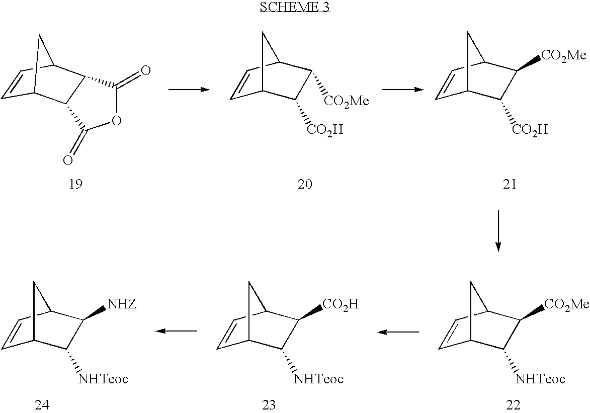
C1=CC2C([CO2H])C([NHTeoc])C1C2.C1=CC2C([NHZ])C([NHTeoc])C1C2.C1=CC2C([CO2Me])C([NHTeoc])C1C2.C1=CC2C([CO2Me])C([CO2H])C1C2.C1=CC2C([CO2Me])C([CO2H])C1C2.O1C(=O)C2C(C1=O)C1C=CC2C1
